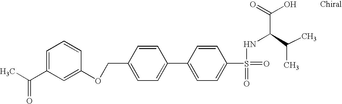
C1=C(C(C)=O)C=C(OCC2=CC=C(C3=CC=C(S(=O)(NC(C(O)=O)C(C)C)=O)C=C3)C=C2)C=C1
